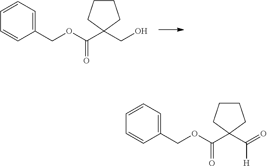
O(C(C1(CO)CCCC1)=O)CC1=CC=CC=C1.O(C(C1(C(=O)[H])CCCC1)=O)CC1=CC=CC=C1
